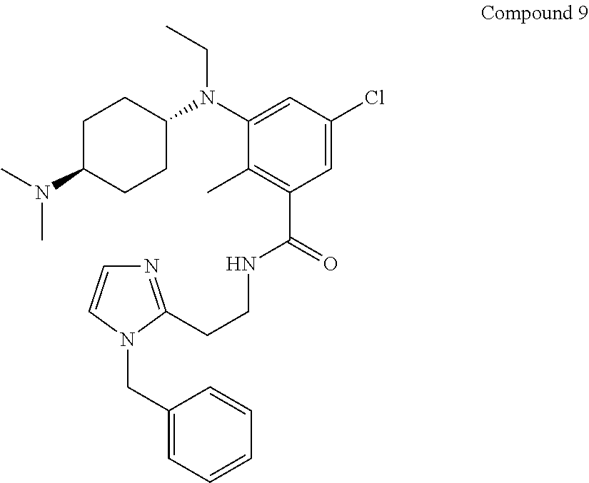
C1C(N(C)C)CCC(N(C2=CC(Cl)=CC(C(NCCC3=NC=CN3CC3=CC=CC=C3)=O)=C2C)CC)C1
